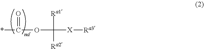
C([Ra1])([Ra2])([X][Ra3])OC(*)=O
